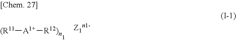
[(R11][A1+][R12)n]
